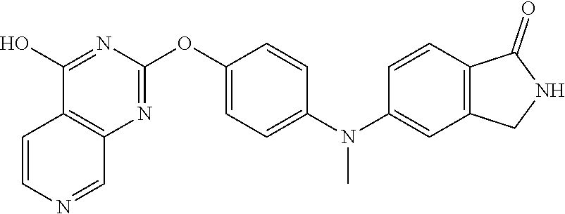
C12=C(N=C(OC3=CC=C(N(C4=CC5=C(C=C4)C(=O)NC5)C)C=C3)N=C1O)C=NC=C2
